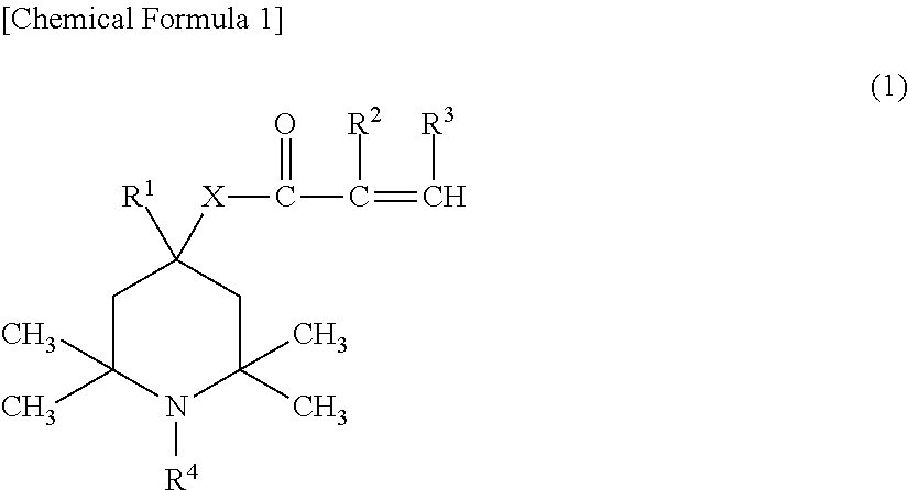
C1C(C)(C)N([R4])C(C)(C)CC1([R1])[X]C(C(=C[R3])[R2])=O
